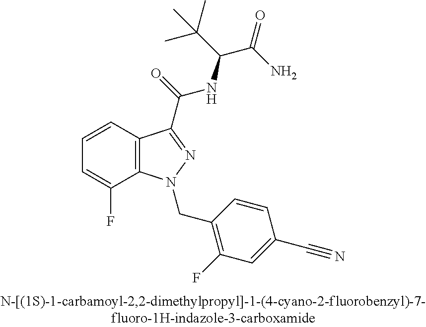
C1=CC2=C(C(F)=C1)N(CC1=C(F)C=C(C#N)C=C1)N=C2C(=O)NC(C(C)(C)C)C(=O)N
